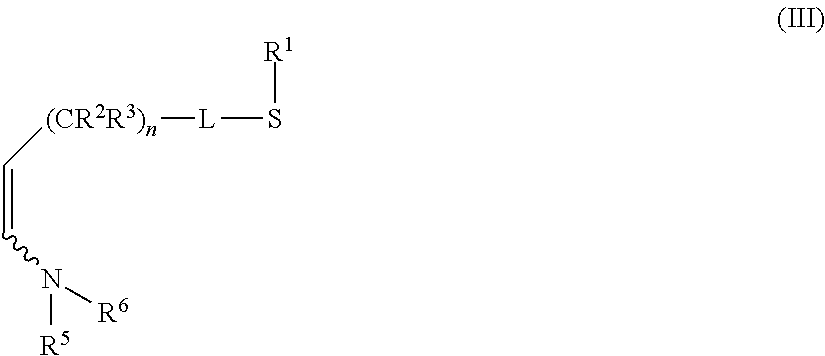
C([(CR2R3)n][L]S[R1])=CN([R6])[R5]
